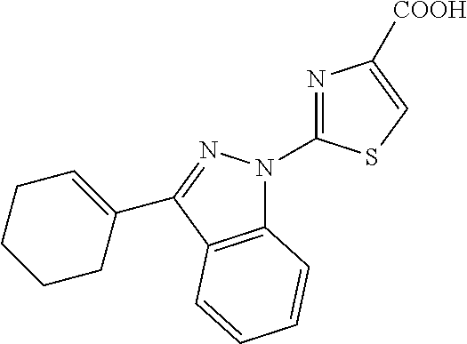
C12=C(C(C3=CCCCC3)=NN1C1=NC([COOH])=CS1)C=CC=C2
